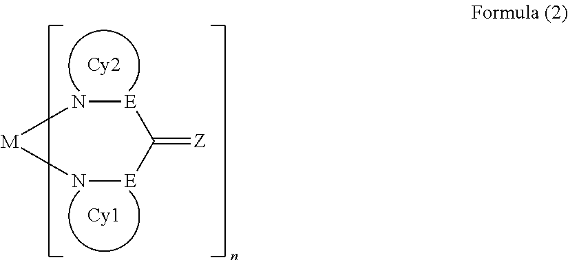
[Cy2].[Cy1].N1[E]C(=[Z])[E]N[M]1
